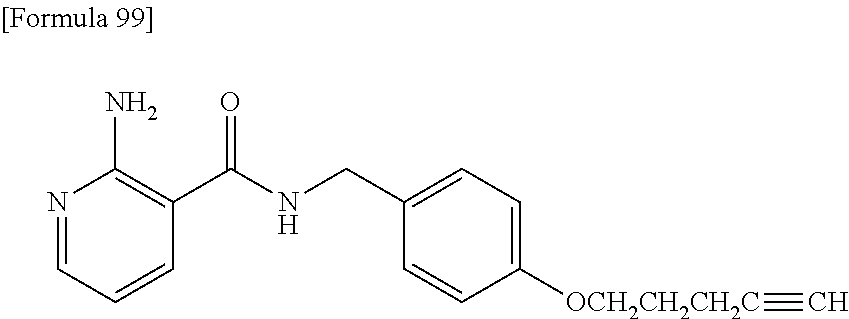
N1=CC=CC(C(NCC2=CC=C([OCH2CH2CH2C]#C)C=C2)=O)=C1N
